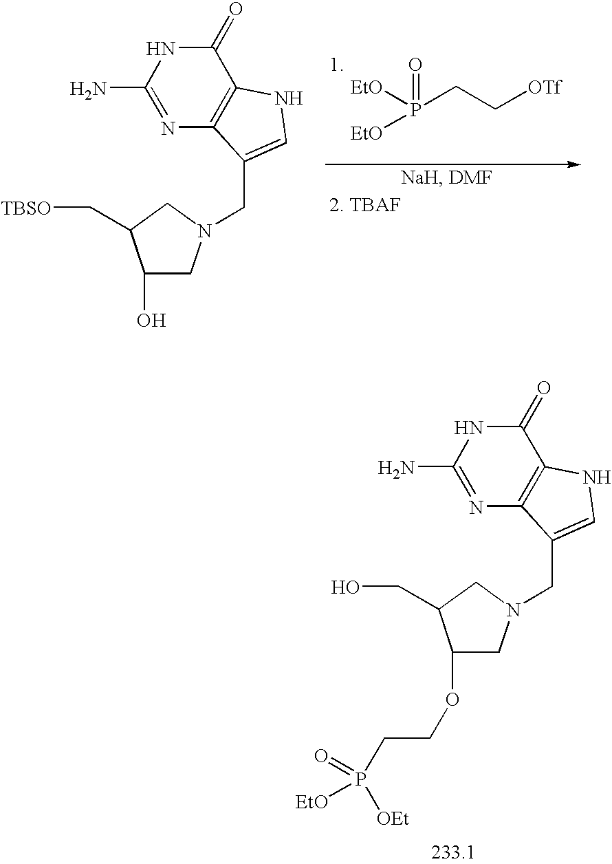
C1(O)CN(CC2=CNC3=C2N=C(N)NC3=O)CC1C[TBSO].P(=O)([EtO])([EtO])CC[OTf].C1(OCCP(=O)([OEt])[EtO])CN(CC2=CNC3=C2N=C(N)NC3=O)CC1CO
